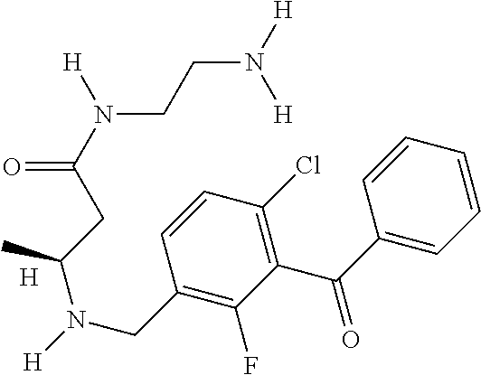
C1=CC=CC(C(=O)C2=C(Cl)C=CC(CN(C(C)CC(N(CCN([H])[H])[H])=O)[H])=C2F)=C1.[H]
